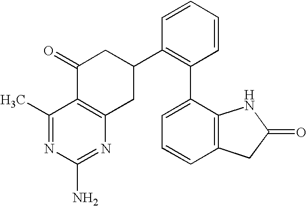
C1(C)=NC(N)=NC2=C1C(=O)CC(C1=C(C3=CC=CC4=C3NC(=O)C4)C=CC=C1)C2
